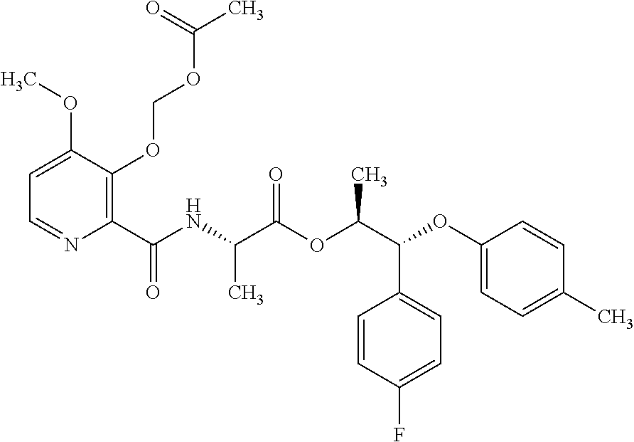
C1=C(OC)C(OCOC(C)=O)=C(C(NC(C(OC(C(C2=CC=C(F)C=C2)OC2=CC=C(C)C=C2)C)=O)C)=O)N=C1
